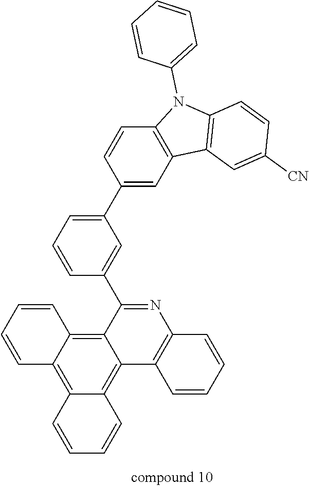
C12=C3C(=C4C(=C1C=CC=C2)C(C1=CC(C2=CC5=C(C=C2)N(C2=CC=CC=C2)C2=C5C=C([CN])C=C2)=CC=C1)=NC1=C4C=CC=C1)C=CC=C3
